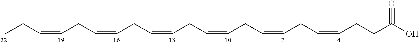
CCC=CCC=CCC=CCC=CCC=CCC=CCCC(O)#O
